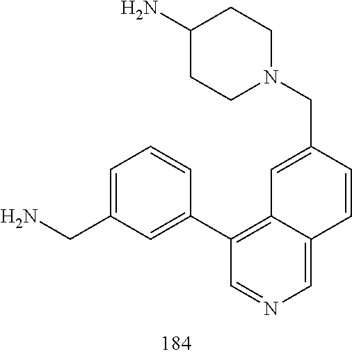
N1(CC2=CC3=C(C4=CC(CN)=CC=C4)C=NC=C3C=C2)CCC(N)CC1
